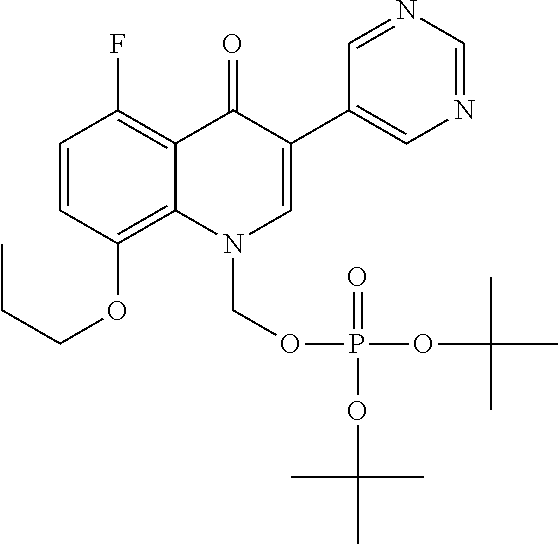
C1=CC(OCCC)=C2C(=C1F)C(=O)C(C1=CN=CN=C1)=CN2COP(=O)(OC(C)(C)C)OC(C)(C)C
